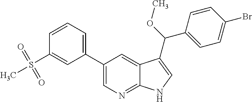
C1(C2=CN=C3C(=C2)C(C(OC)C2=CC=C(Br)C=C2)=CN3)=CC=CC(S(C)(=O)=O)=C1
